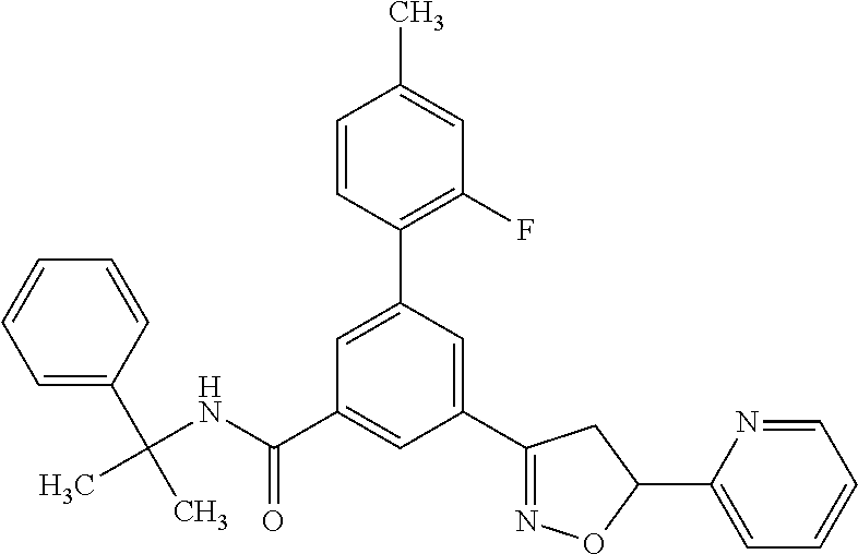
C1(C2=NOC(C3=CC=CC=N3)C2)=CC(C2=C(F)C=C(C)C=C2)=CC(C(NC(C)(C2=CC=CC=C2)C)=O)=C1
